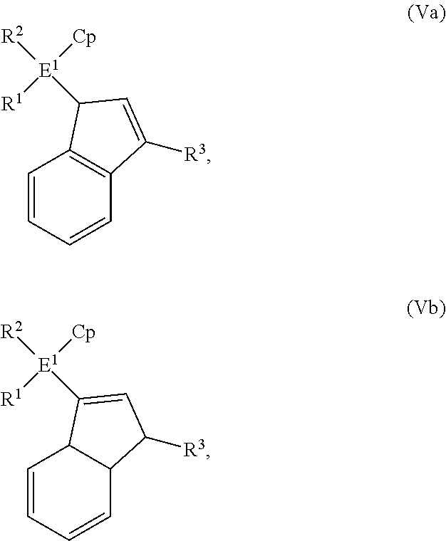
C1=CC=CC2=C1C([E1]([Cp])([R2])[R1])C=C2[R3].C1=CC=CC2C1C([E1]([Cp])([R2])[R1])=CC2[R3]
